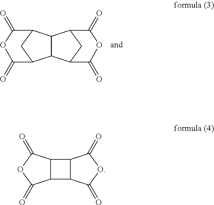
C12C(C3CC1C(=O)OC3=O)C1CC2C(=O)OC1=O.C12C(C(=O)OC1=O)C1C2C(=O)OC1=O
